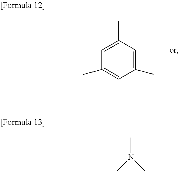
C1(C)=CC(C)=CC(C)=C1.CN(C)C
